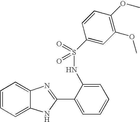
C1=CC=C2C(=C1)N=C(C1=CC=CC=C1NS(C1=CC(OC)=C(OC)C=C1)(=O)=O)N2
